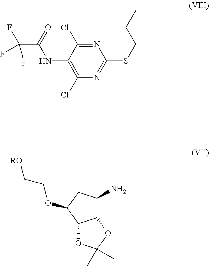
FC(F)(C(=O)NC1=C(Cl)N=C(SCCC)N=C1Cl)F.C1([NH2])C2C(C(OCC[RO])C1)OC(C)(C)O2
